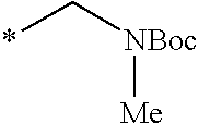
*C[NBoc][Me]
